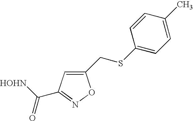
C1(CSC2=CC=C(C)C=C2)=CC(C([HOHN])=O)=NO1
